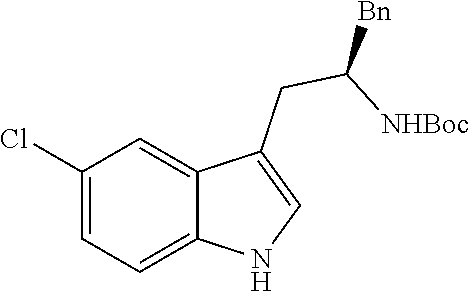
C1=C(Cl)C=C2C(CC([Bn])[NHBoc])=CNC2=C1
